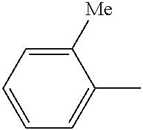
C1=CC=C(C)C([Me])=C1
